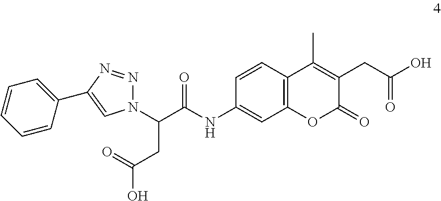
C1=CC2=C(C=C1NC(C(CC(O)=O)N1N=NC(C3=CC=CC=C3)=C1)=O)OC(=O)C(CC(O)=O)=C2C
